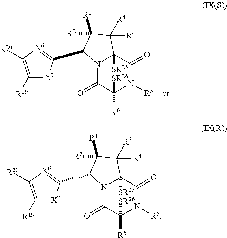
N12C(=O)C([R6])([SR26])N([R5])C(=O)C1([SR25])C([R4])([R3])C([R2])([R1])C2C1=[X6]C([R20])=C([R19])[X7]1.N12C(=O)C([R6])([SR26])N([R5])C(=O)C1([SR25])C([R4])([R3])C([R2])([R1])C2C1=[X6]C([R20])=C([R19])[X7]1
